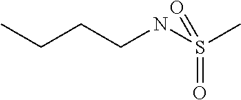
CCCCNS(C)(=O)=O
